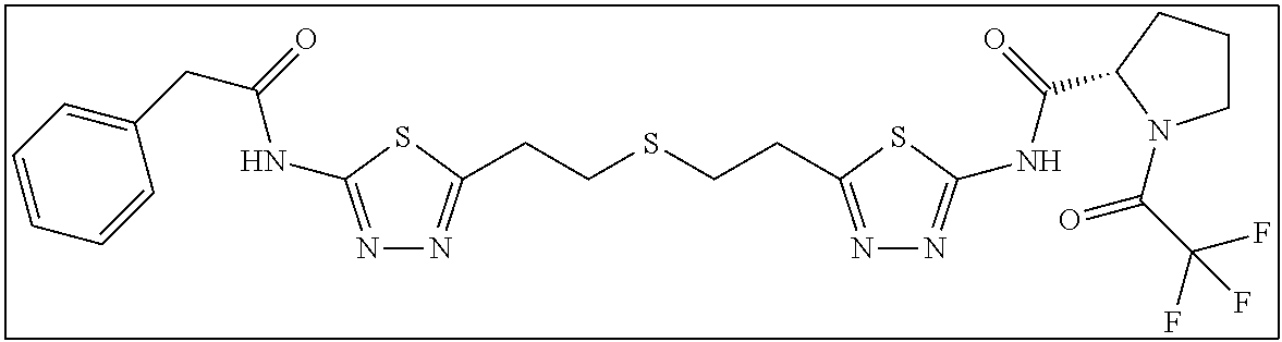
N1=C(NC(CC2=CC=CC=C2)=O)SC(CCSCCC2=NN=C(NC(=O)C3CCCN3C(C(F)(F)F)=O)S2)=N1
